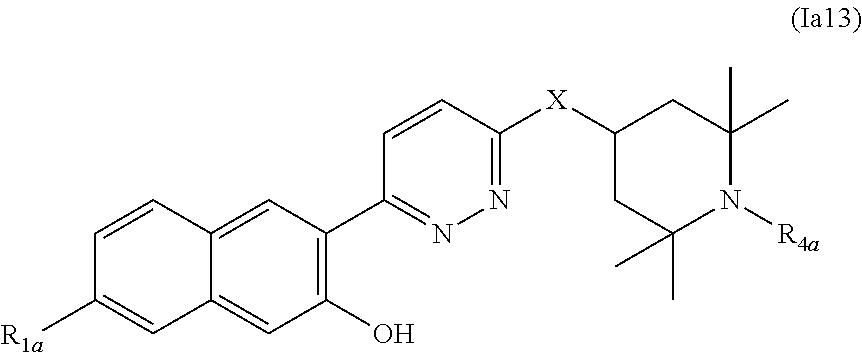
C12=CC(C3=NN=C([X]C4CC(C)(C)N([R4a])C(C)(C)C4)C=C3)=C(O)C=C1C=C([R1a])C=C2
